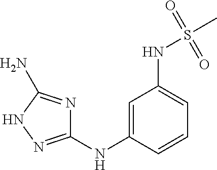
C1=C(NC2=NNC(N)=N2)C=CC=C1NS(C)(=O)=O
